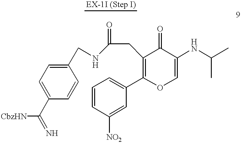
C1=C(C([CbzHN])=N)C=CC(CNC(CC2=C(C3=CC=CC([NO2])=C3)OC=C(NC(C)C)C2=O)=O)=C1
